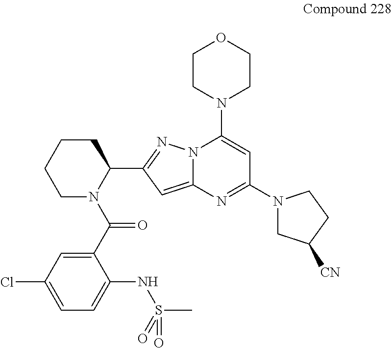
C1(C(N2C(C3=NN4C(=C3)N=C(N3CC([CN])CC3)C=C4N3CCOCC3)CCCC2)=O)=CC(Cl)=CC=C1NS(C)(=O)=O
